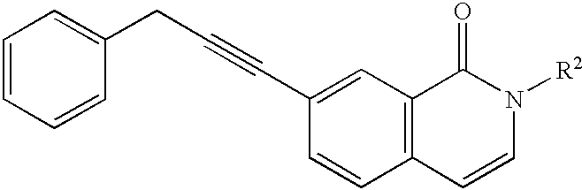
C1=CC=CC(CC#CC2=CC3=C(C=C2)C=CN([R2])C3=O)=C1
